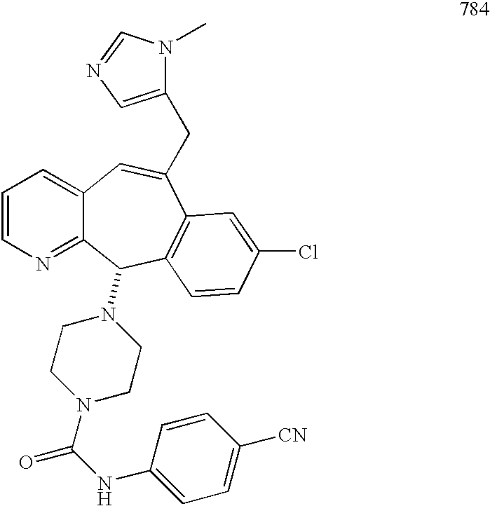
C12=CC=CN=C1C(N1CCN(C(NC3=CC=C([CN])C=C3)=O)CC1)C1=C(C(CC3=CN=CN3C)=C2)C=C(Cl)C=C1
